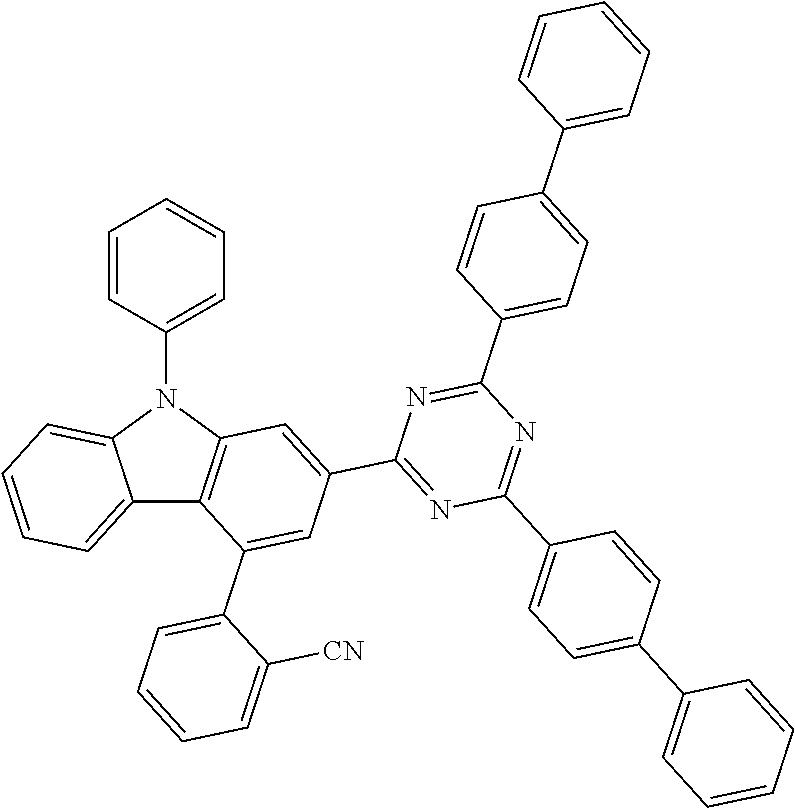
C12=CC=CC=C1N(C1=CC=CC=C1)C1=C2C(C2=CC=CC=C2[CN])=CC(C2=NC(C3=CC=C(C4=CC=CC=C4)C=C3)=NC(C3=CC=C(C4=CC=CC=C4)C=C3)=N2)=C1
